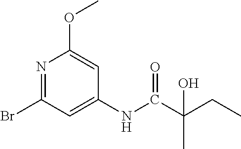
N1=C(Br)C=C(NC(C(CC)(O)C)=O)C=C1OC
